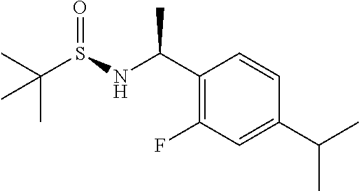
C1(C(NS(C(C)(C)C)=O)C)=C(F)C=C(C(C)C)C=C1
